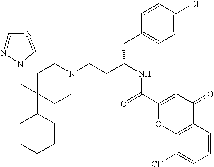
C1CCCCC1C1(CN2N=CN=C2)CCN(CCC(NC(=O)C2=CC(=O)C3=C(O2)C(Cl)=CC=C3)CC2=CC=C(Cl)C=C2)CC1
